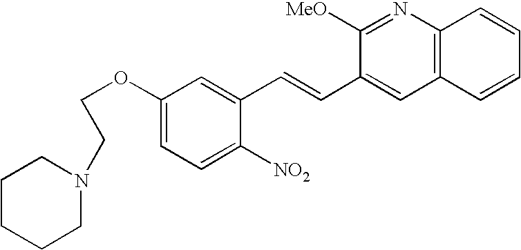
N1=C([MeO])C(C=CC2=CC(OCCN3CCCCC3)=CC=C2[NO2])=CC2=C1C=CC=C2
